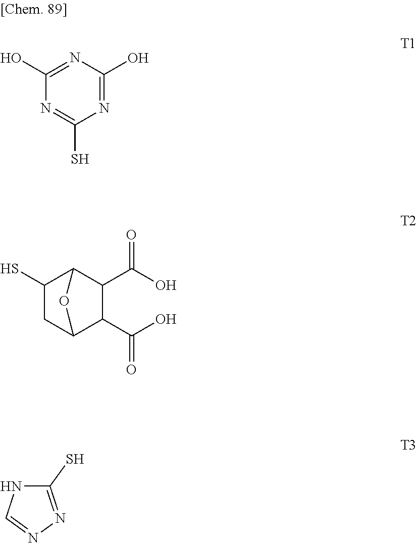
C1(O)=NC(O)=NC(S)=N1.C1(S)CC2C(C(O)=O)C(C(O)=O)C1O2.C1(S)=NN=CN1
